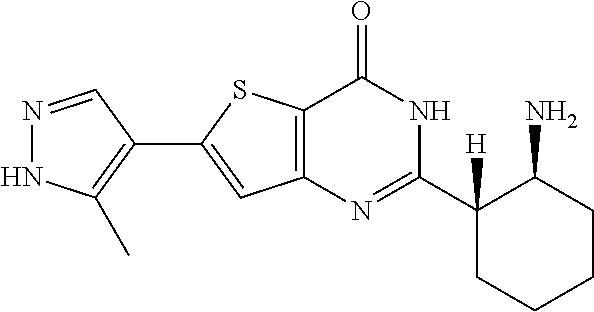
N1=CC(C2=CC3=C(S2)C(=O)NC(C2([H])CCCCC2N)=N3)=C(C)N1
